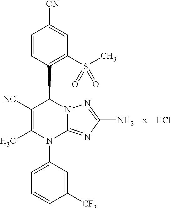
C1=CC(C2C([NC])=C(C)N(C3=CC=CC([CF3])=C3)C3=NC(N)=NN23)=C(S(C)(=O)=O)C=C1[CN].[x].Cl
